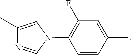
C1=CC(C)=CC(F)=C1N1C=NC(C)=C1
